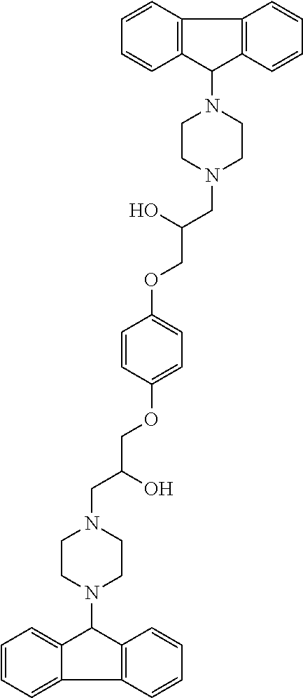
C12=C(C(N3CCN(CC(COC4=CC=C(OCC(CN5CCN(C6C7=CC=CC=C7C7=C6C=CC=C7)CC5)O)C=C4)O)CC3)C3=C1C=CC=C3)C=CC=C2
